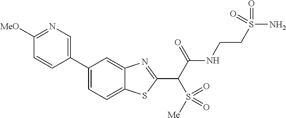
C1=C(C2=CN=C([MeO])C=C2)C=C2C(=C1)SC(C(C(NCCS(N)(=O)=O)=O)S(=O)([Me])=O)=N2
